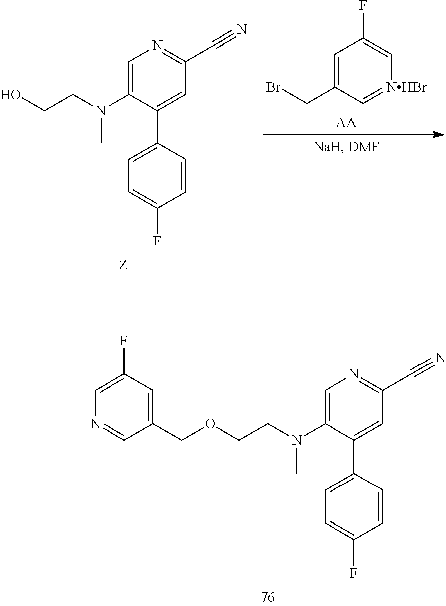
C1=C(N(CCO)C)C(C2=CC=C(F)C=C2)=CC(C#N)=N1.C1=C(CBr)C=[NHBr]C=C1F.[AA].C1=C(N(CCOCC2=CC(F)=CN=C2)C)C(C2=CC=C(F)C=C2)=CC(C#N)=N1
